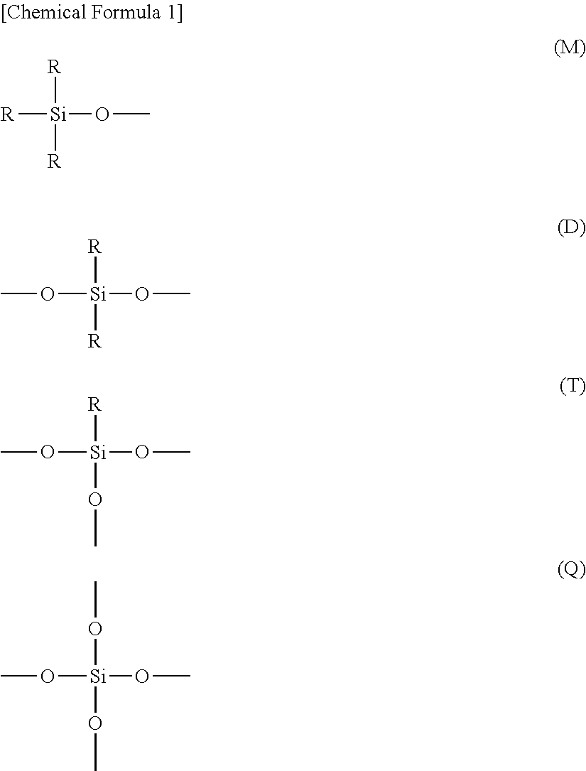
[R][Si]([R])(OC)[R].[R][Si]([R])(OC)OC.[R][Si](OC)(OC)OC.O([Si](OC)(OC)OC)C
